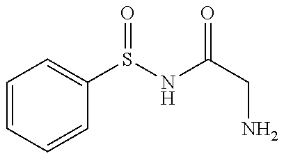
C1=CC=CC(S(NC(CN)=O)=O)=C1
